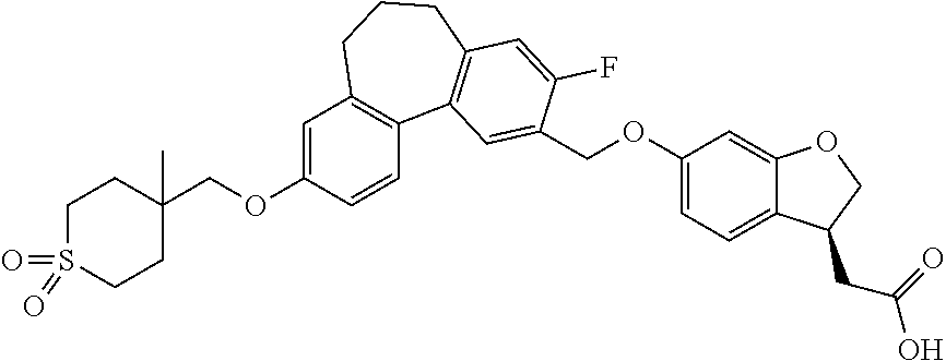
C1S(=O)(=O)CCC(COC2=CC3=C(C=C2)C2=C(CCC3)C=C(F)C(COC3=CC=C4C(=C3)OCC4CC(O)=O)=C2)(C)C1
